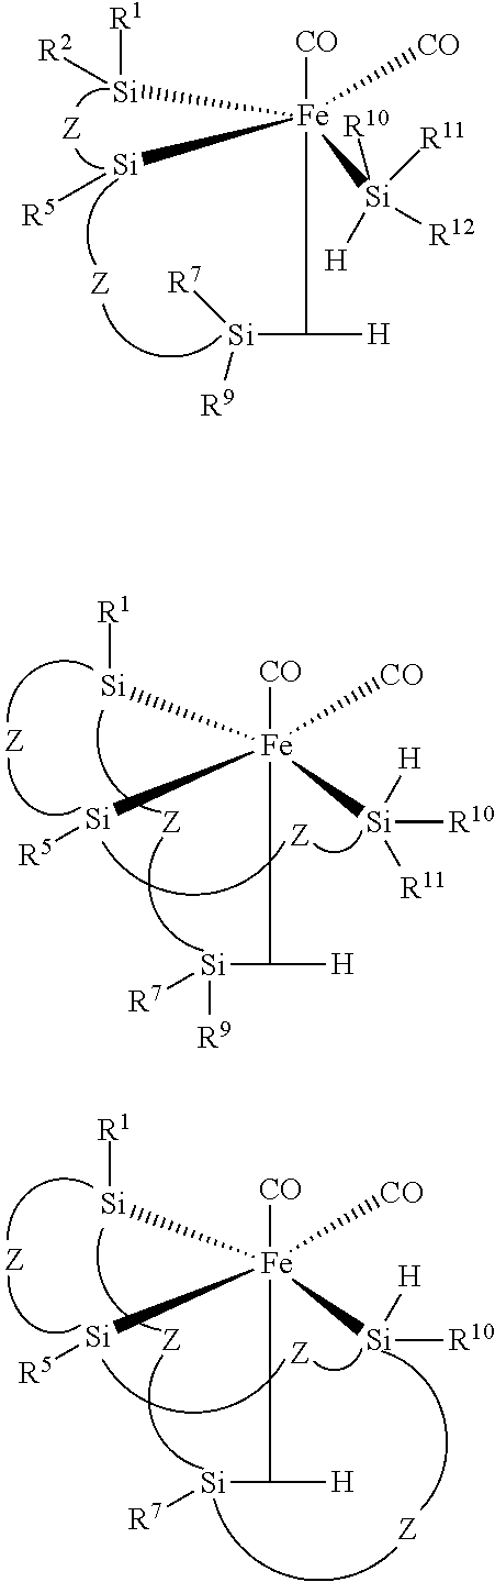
[CO][Fe](C([Si]([R9])[R7])[H])([Si][R1])([Si][R5])([CO])[Si]([H])([R11])[R10].[CO][Fe](C([Si]([R7])[R9])[H])([Si]([R1])[R2])([Si][R5])([CO])[Si]([H])([R10])([R11])[R12].[CO][Fe](C([Si][R7])[H])([Si][R1])([Si][R5])([CO])[Si]([H])[R10]
